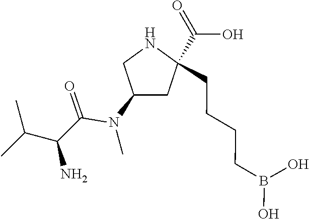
C(C1(C(O)=O)CC(N(C(C(C(C)C)N)=O)C)CN1)CCCB(O)O
